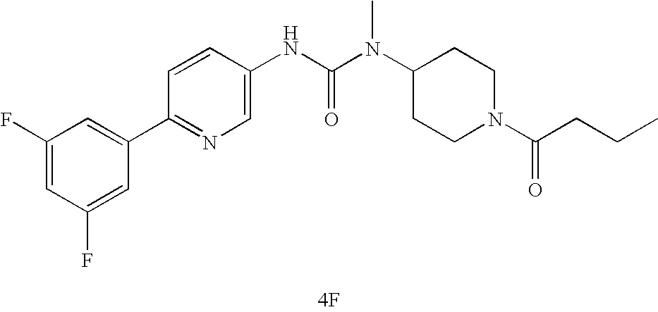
[4F].C1(C2=CC(F)=CC(F)=C2)=NC=C(NC(N(C2CCN(C(=O)CCC)CC2)C)=O)C=C1
